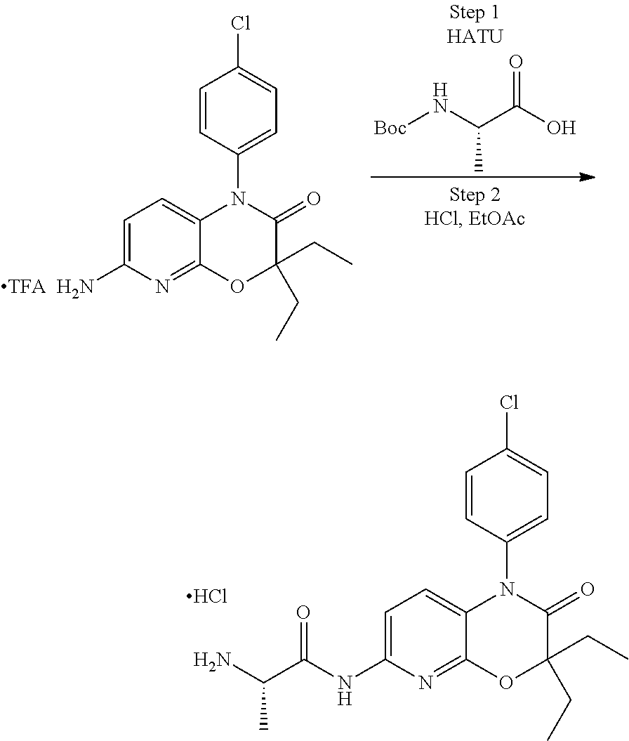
C1=C(NC(C(N)C)=O)N=C2C(=C1)N(C1=CC=C(Cl)C=C1)C(=O)C(CC)(CC)O2.Cl.C1=C(N)N=C2C(=C1)N(C1=CC=C(Cl)C=C1)C(=O)C(CC)(CC)O2.[TFA].[Boc]NC(C(O)=O)C
